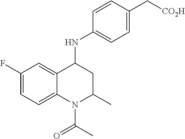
C1=C2C(=CC=C1F)N(C(C)=O)C(C)CC2NC1=CC=C(C[CO2H])C=C1
